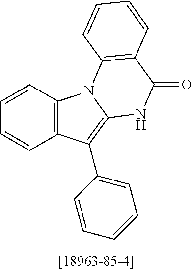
C1=CC2=C(C=C1)C(C1=CC=CC=C1)=C1N2C2=C(C(=O)N1)C=CC=C2
